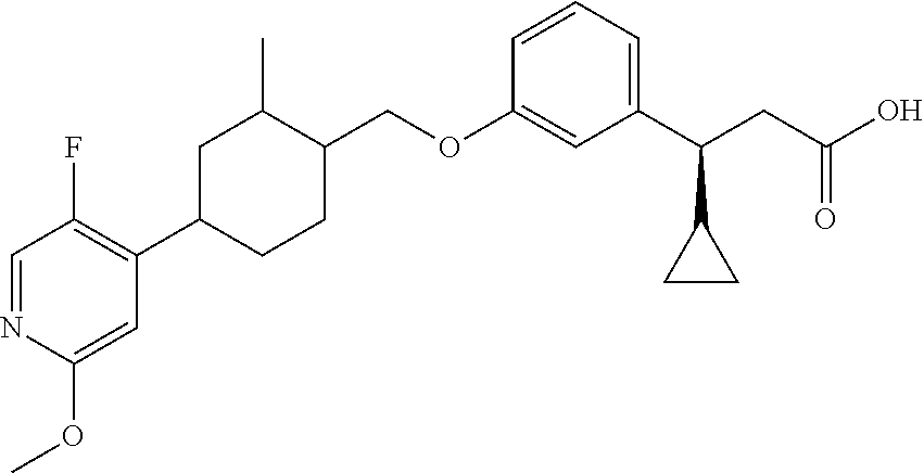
C1=NC(OC)=CC(C2CCC(COC3=CC(C(CC(O)=O)C4CC4)=CC=C3)C(C)C2)=C1F
